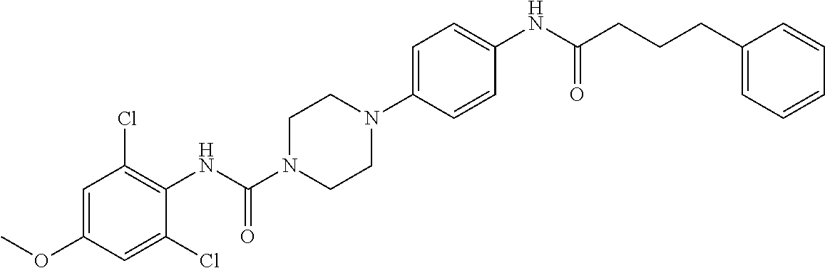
C1=C(OC)C=C(Cl)C(NC(N2CCN(C3=CC=C(NC(=O)CCCC4=CC=CC=C4)C=C3)CC2)=O)=C1Cl
